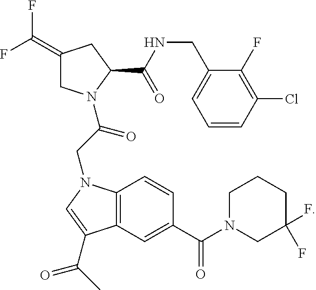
C1(=C(F)F)CN(C(CN2C3=C(C=C(C(N4CC(F)(F)CCC4)=O)C=C3)C(C(C)=O)=C2)=O)C(C(NCC2=CC=CC(Cl)=C2F)=O)C1
